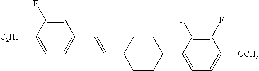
C1=C(F)C([C2H5])=CC=C1C=CC1CCC(C2=CC=C([OCH3])C(F)=C2F)CC1
